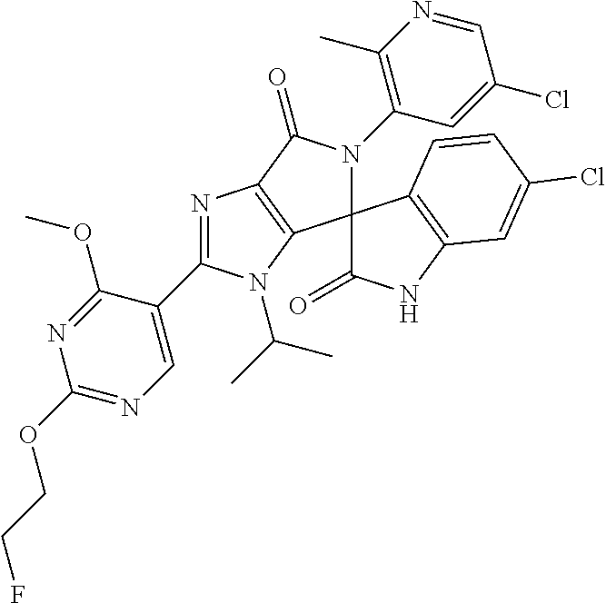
C1(OCCF)=NC=C(C2=NC3=C(C4(N(C5=C(C)N=CC(Cl)=C5)C3=O)C(=O)NC3=C4C=CC(Cl)=C3)N2C(C)C)C(OC)=N1
